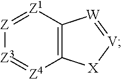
[Z3]1=[Z4]C2=C([Z1]=[Z]1)[W]=[V][X]2
